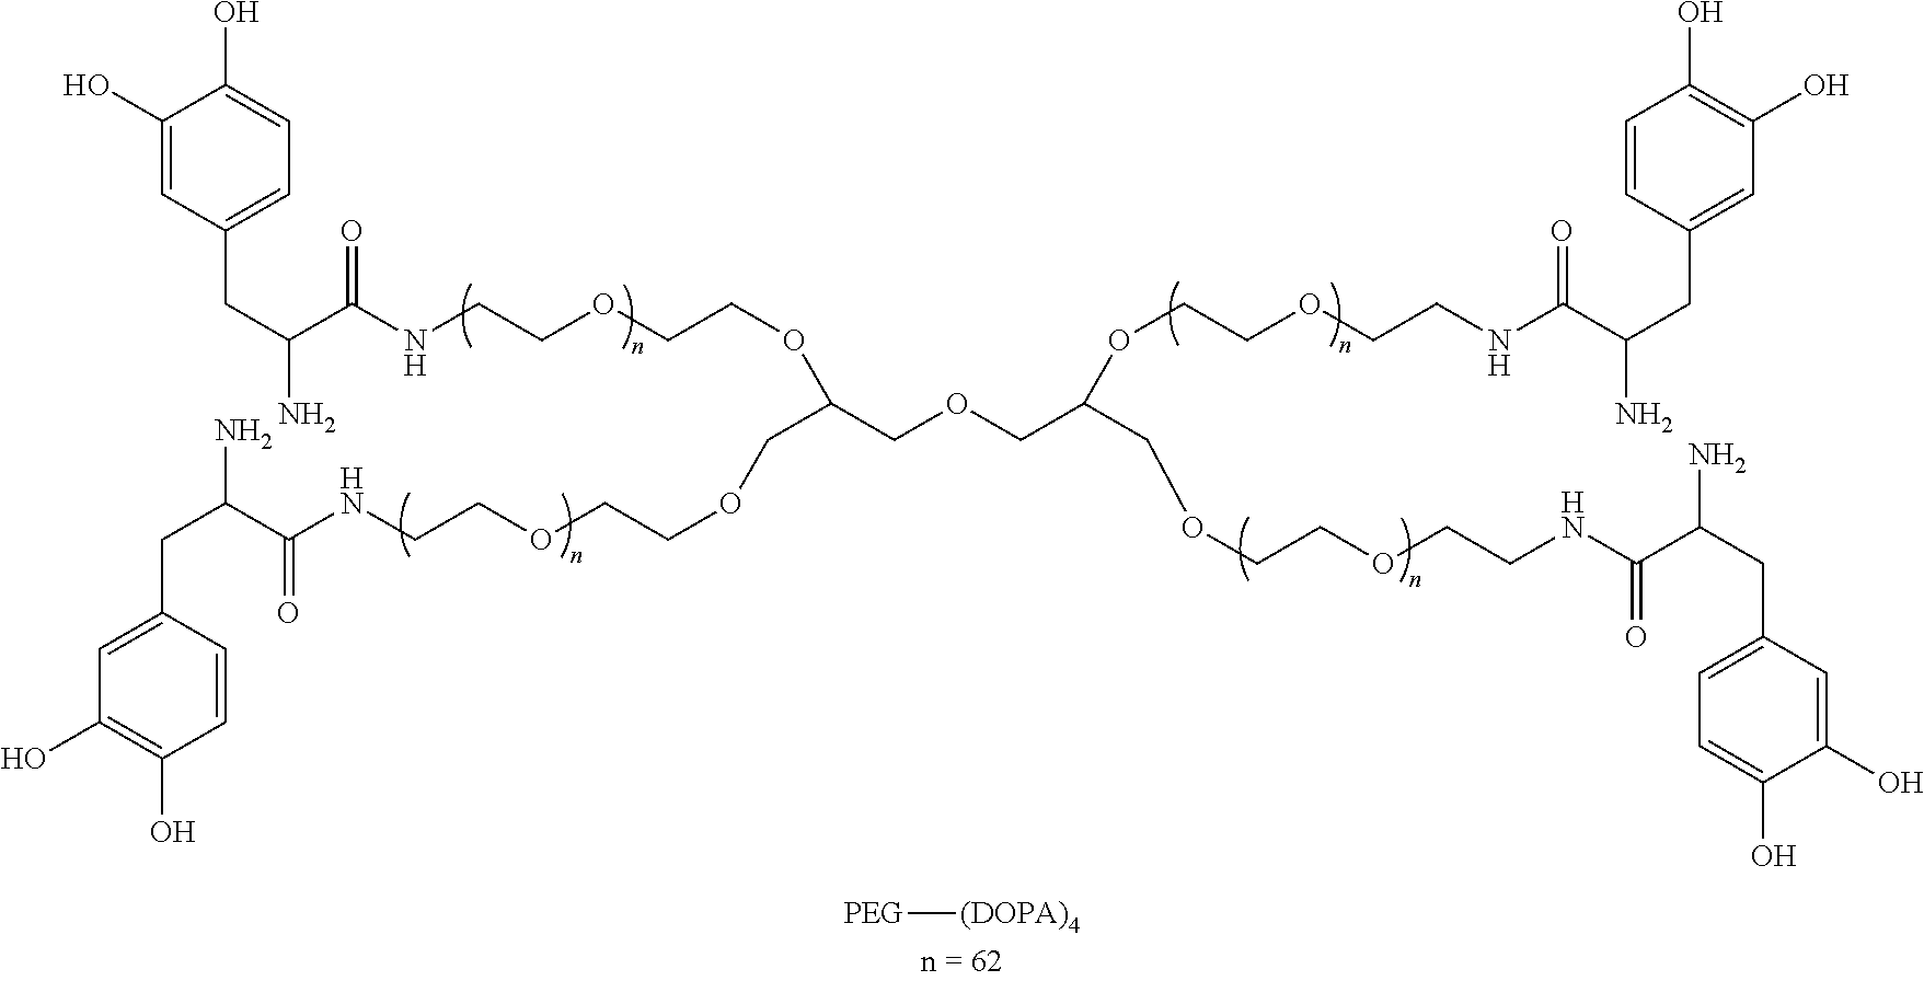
C(C(COCC(COCCOCCNC(C(CC1=CC=C(O)C(O)=C1)N)=O)OCCOCCNC(C(N)CC1=CC(O)=C(O)C=C1)=O)OCCOCCNC(C(N)CC1=CC=C(O)C(O)=C1)=O)OCCOCCNC(C(CC1=CC(O)=C(O)C=C1)N)=O.[PEG][(DOPA)4]
